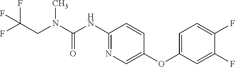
C1(NC(N(CC(F)(F)F)C)=O)=NC=C(OC2=CC=C(F)C(F)=C2)C=C1
